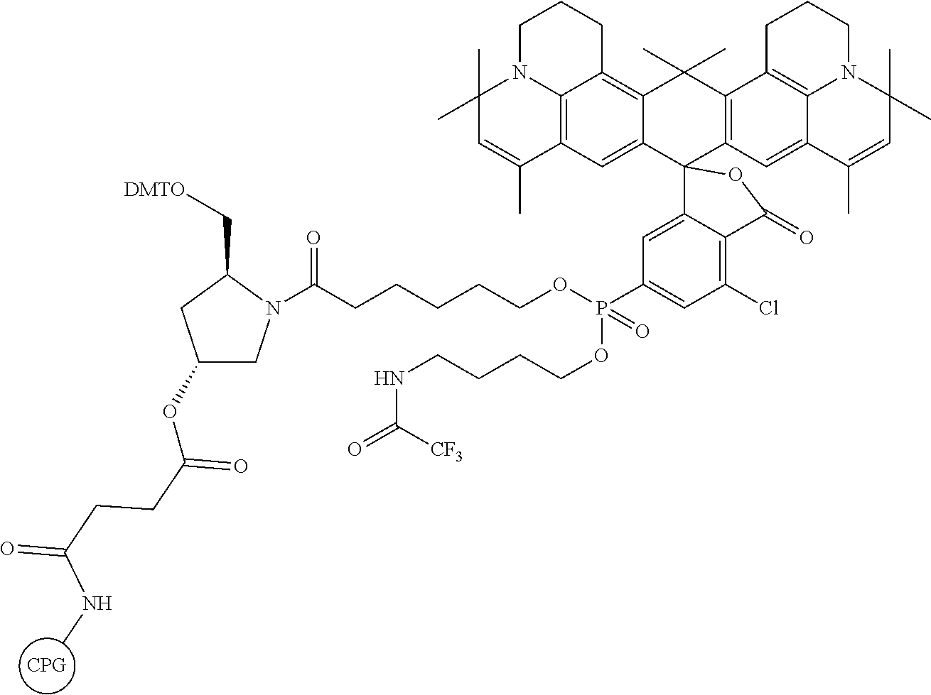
C1N2C3=C(C(C)=CC2(C)C)C=C2C(=C3CC1)C(C)(C)C1=C(C23C2=CC(P(=O)(OCCCCNC(=O)[CF3])OCCCCCC(=O)N4CC(OC(CCC(=O)NC)=O)CC4C[DMTO])=CC(Cl)=C2C(=O)O3)C=C2C3=C1CCCN3C(C)(C)C=C2C.[CPG]
